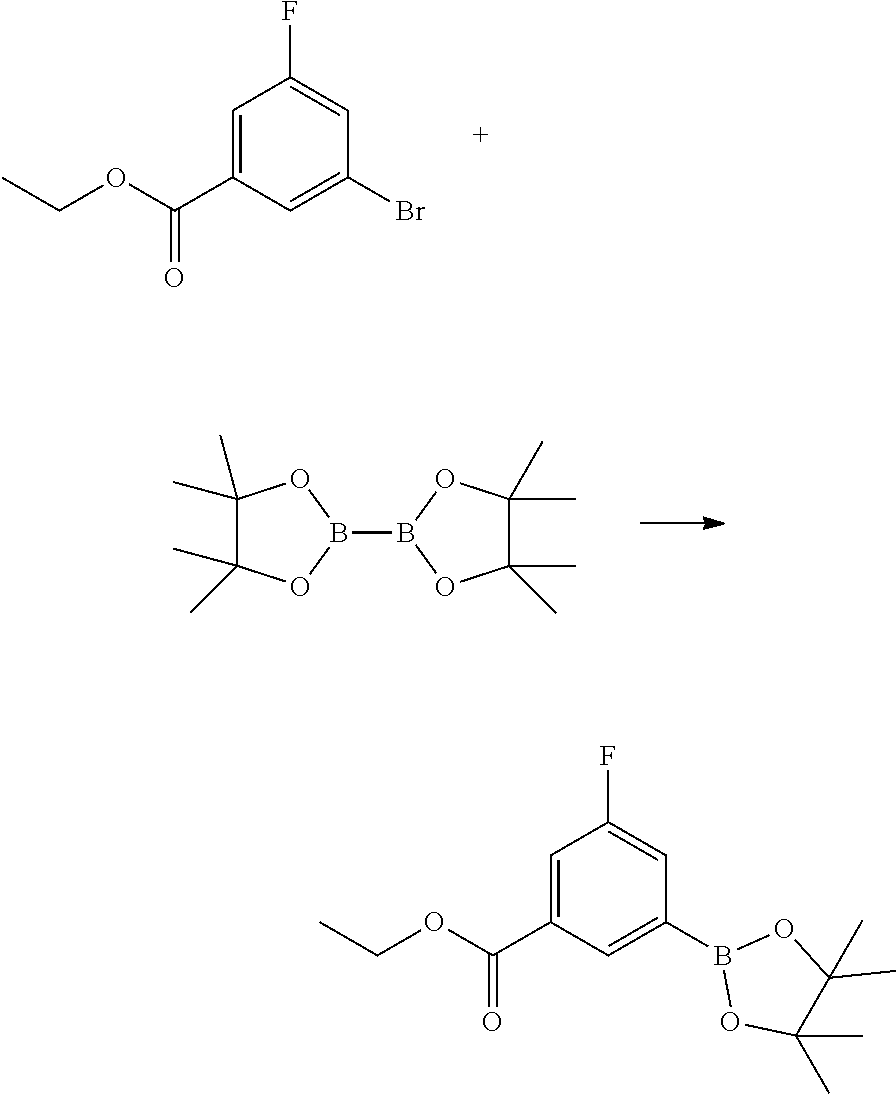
C1=C(C(OCC)=O)C=C(Br)C=C1F.C1(C)(C)C(C)(C)OB(B2OC(C)(C)C(C)(C)O2)O1.C1=C(C(OCC)=O)C=C(B2OC(C)(C)C(C)(C)O2)C=C1F
